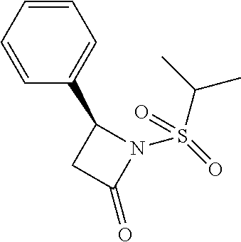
C1=CC=C(C2CC(=O)N2S(C(C)C)(=O)=O)C=C1
